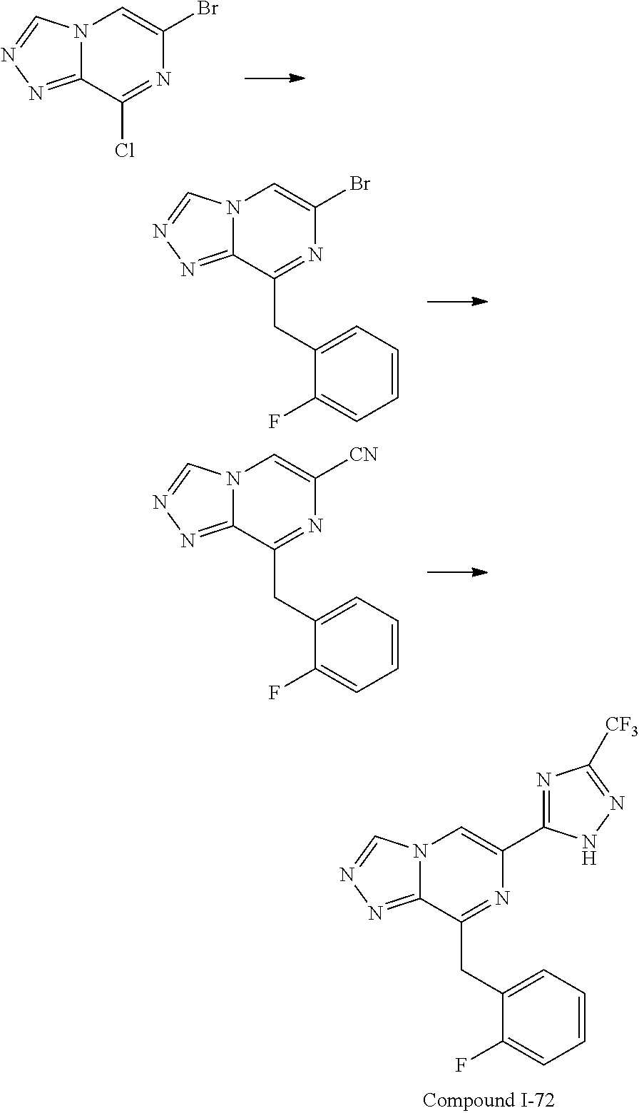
N12C(=NN=C1)C(CC1=CC=CC=C1F)=NC(C1=NC([CF3])=NN1)=C2.N12C(=NN=C1)C(Cl)=NC(Br)=C2.N12C(=NN=C1)C(CC1=CC=CC=C1F)=NC(Br)=C2.N12C(=NN=C1)C(CC1=CC=CC=C1F)=NC([CN])=C2
